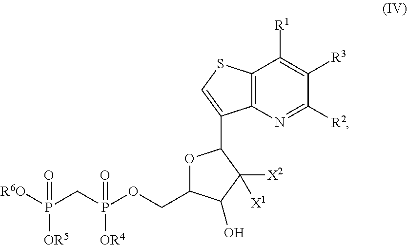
C12=C(N=C([R2])C([R3])=C1[R1])C(C1OC(COP(CP([R6O])([OR5])=O)([OR4])=O)C(O)C1([X2])[X1])=CS2
